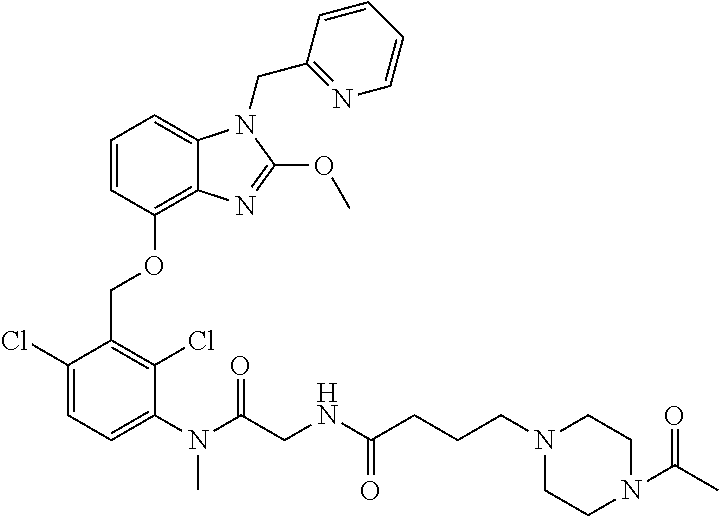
C1=CC(OCC2=C(Cl)C(N(C)C(=O)CNC(CCCN3CCN(C(=O)C)CC3)=O)=CC=C2Cl)=C2C(=C1)N(CC1=NC=CC=C1)C(OC)=N2
